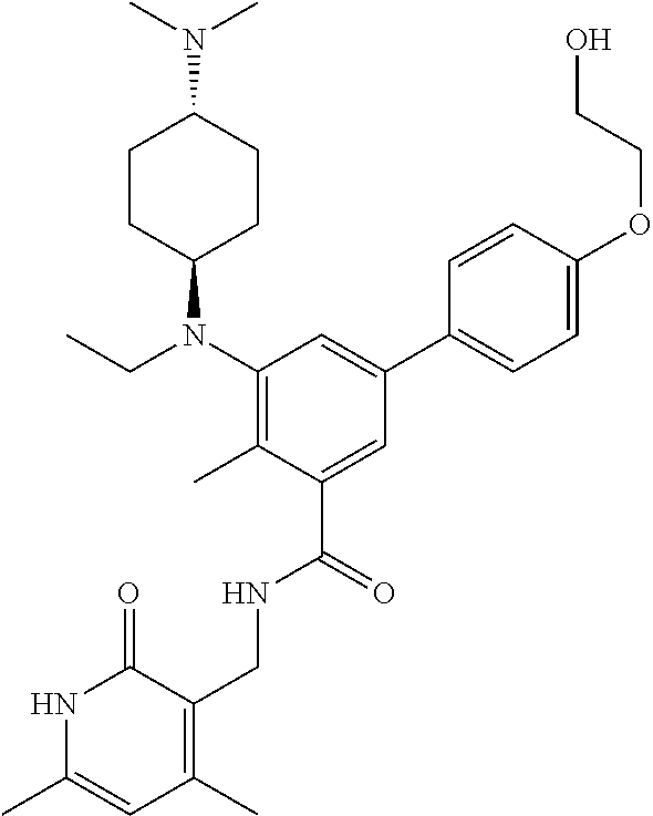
C1=C(C)NC(=O)C(CNC(C2=CC(C3=CC=C(OCCO)C=C3)=CC(N(CC)C3CCC(N(C)C)CC3)=C2C)=O)=C1C
